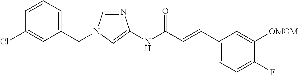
C1=NC(NC(C=CC2=CC=C(F)C([OMOM])=C2)=O)=CN1CC1=CC=CC(Cl)=C1
